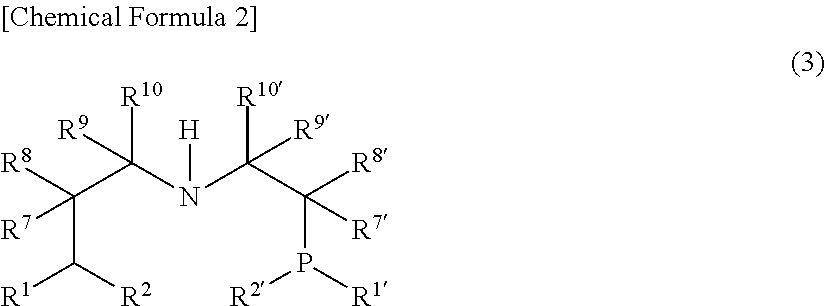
C(C(N(C(C(P([R1])[R2])([R8])[R7])([R10])[R9])[H])([R10])[R9])(C([R1])[R2])([R8])[R7]
